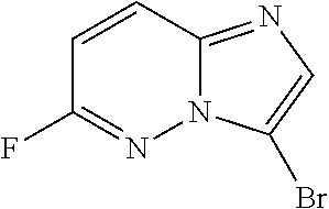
C1=CC2=NC=C(Br)N2N=C1F
